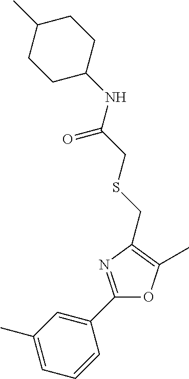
C1(C)=CC=CC(C2=NC(CSCC(NC3CCC(C)CC3)=O)=C(C)O2)=C1
